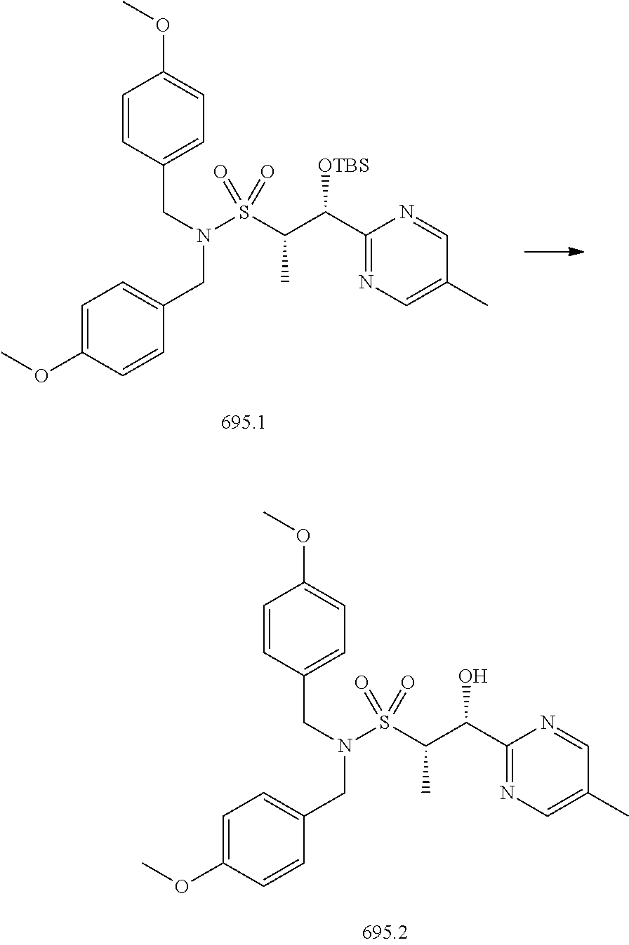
C1=CC(CN(CC2=CC=C(OC)C=C2)S(C(C(C2=NC=C(C)C=N2)[OTBS])C)(=O)=O)=CC=C1OC.C1=CC(CN(CC2=CC=C(OC)C=C2)S(C(C(C2=NC=C(C)C=N2)O)C)(=O)=O)=CC=C1OC
